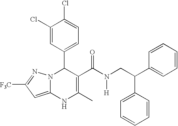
C1(Cl)=CC(C2N3C(=CC([F3C])=N3)NC(C)=C2C(N(CC(C2=CC=CC=C2)C2=CC=CC=C2)[H])=O)=CC=C1Cl
